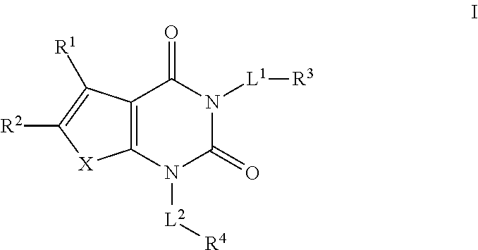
C12=C(N([L2][R4])C(=O)N([L1][R3])C1=O)[X]C([R2])=C2[R1]
